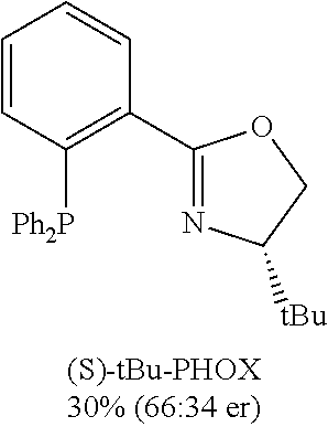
C1=CC([Ph2P])=C(C2=NC([tBu])CO2)C=C1
